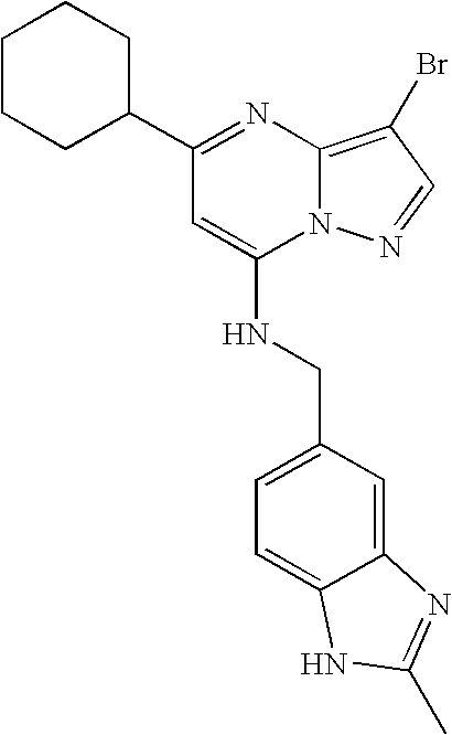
C1CCC(C2=NC3=C(Br)C=NN3C(NCC3=CC=C4C(=C3)N=C(C)N4)=C2)CC1
